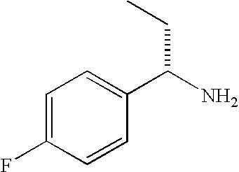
C1=C(F)C=CC(C(N)CC)=C1
